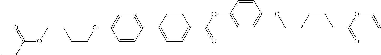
C1=CC(C2=CC=C(C(=O)OC3=CC=C(OCCCCCC(=O)OC=C)C=C3)C=C2)=CC=C1OCCCCOC(C=C)=O
